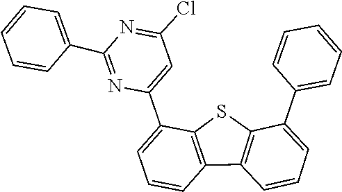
C1=CC(C2=NC(C3=CC=CC4=C3SC3=C4C=CC=C3C3=CC=CC=C3)=CC(Cl)=N2)=CC=C1
